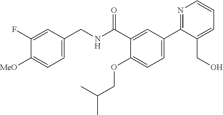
C1=C(CNC(C2=CC(C3=NC=CC=C3CO)=CC=C2OCC(C)C)=O)C=C(F)C([MeO])=C1
